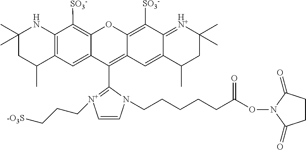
C12=C([SO3-])C3=C(C=C1C(C1=[N+](CCC[-O3S])C=CN1CCCCCC(ON1C(=O)CCC1=O)=O)=C1C(=C([SO3-])C4=[HN+]C(C)(C)CC(C)C4=C1)O2)C(C)CC(C)(C)N3
